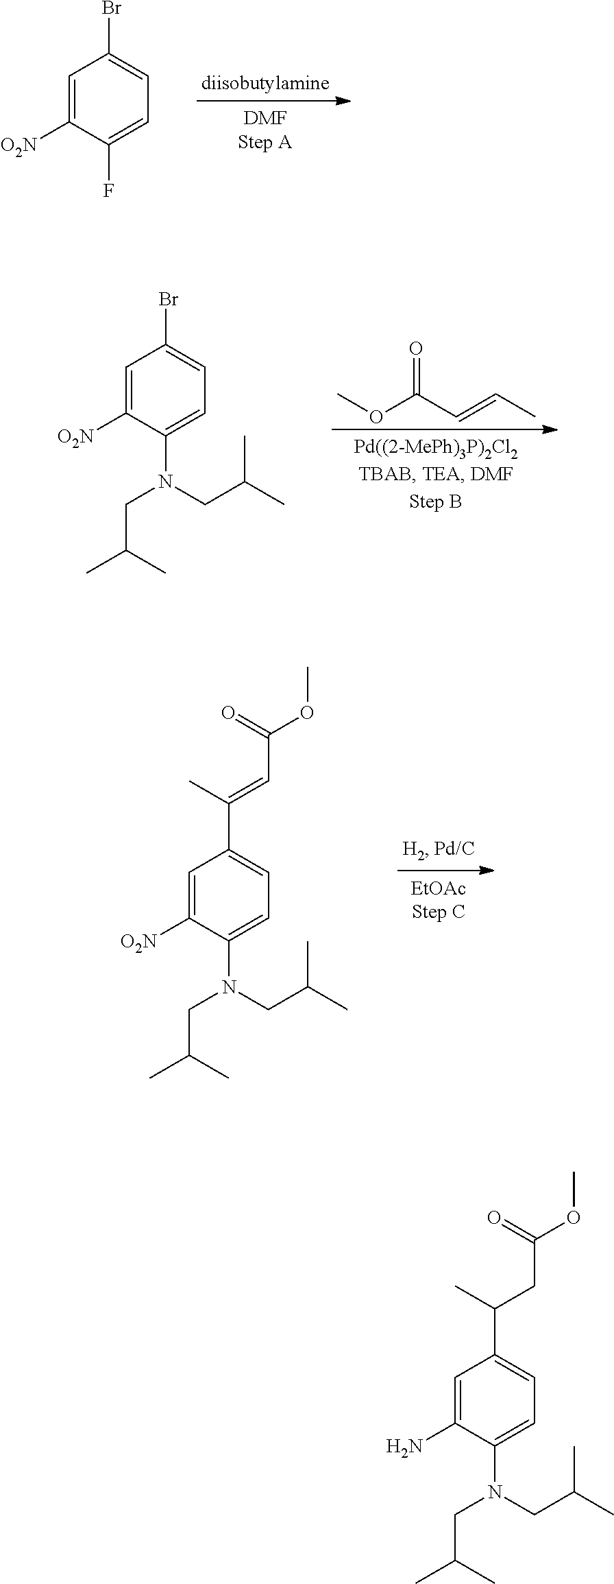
C1=C([O2N])C(F)=CC=C1Br.COC(C=CC)=O.C1=C([O2N])C(N(CC(C)C)CC(C)C)=CC=C1Br.C1=C([O2N])C(N(CC(C)C)CC(C)C)=CC=C1C(C)=CC(OC)=O.C1=C(N)C(N(CC(C)C)CC(C)C)=CC=C1C(C)CC(OC)=O
